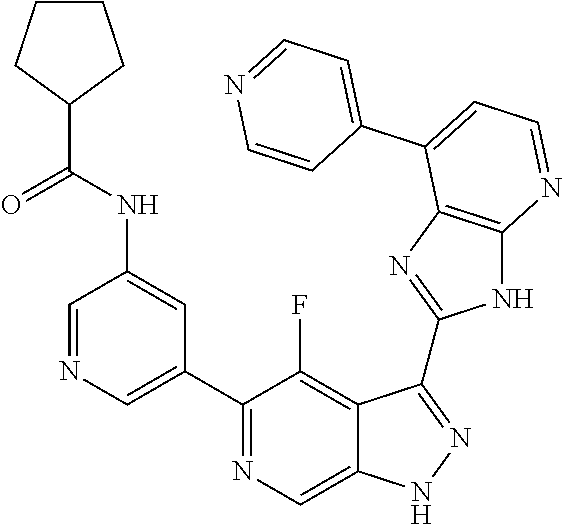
C1=NC=C(C2=NC=C3C(=C2F)C(C2=NC4=C(N2)N=CC=C4C2=CC=NC=C2)=NN3)C=C1NC(=O)C1CCCC1
